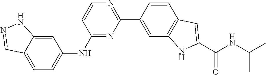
C12=CC=C(NC3=NC(C4=CC5=C(C=C4)C=C(C(NC(C)C)=O)N5)=NC=C3)C=C1NN=C2
